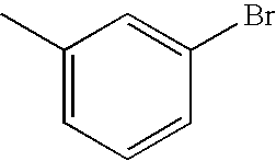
C1(C)=CC=CC(Br)=C1
